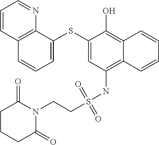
C1=C(SC2=CC=CC3=C2N=CC=C3)C(O)=C2C(=C1NS(CCN1C(=O)CCCC1=O)(=O)=O)C=CC=C2
